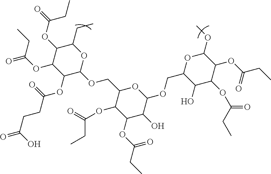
C1(COC2OC(CC)C(OC(=O)CC)C(OC(=O)CC)C2OC(CCC(=O)O)=O)C(OC(=O)CC)C(OC(=O)CC)C(O)C(OCC2C(O)C(OC(CC)=O)C(OC(CC)=O)C(OC)O2)O1
